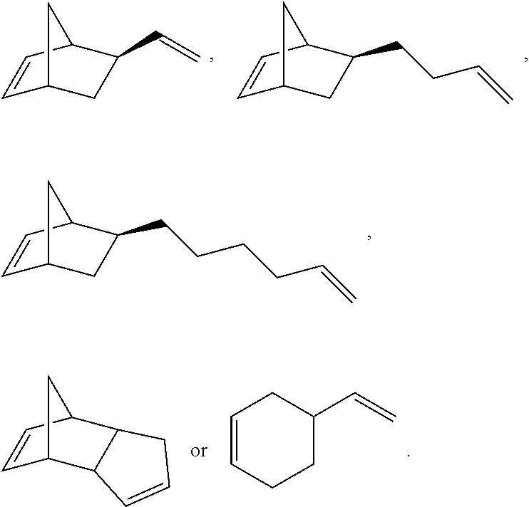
C1=CC2C(CCCCC=C)CC1C2.C1=CC2C(C=C)CC1C2.C1=CC2C(CCC=C)CC1C2.C1=CCCC(C=C)C1.C1=CC2C3C(C1C2)C=CC3
